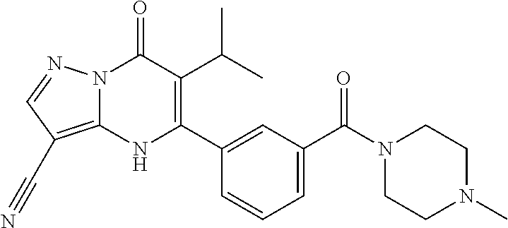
N12C(=C(C#N)C=N1)NC(C1=CC(C(N3CCN(C)CC3)=O)=CC=C1)=C(C(C)C)C2=O
